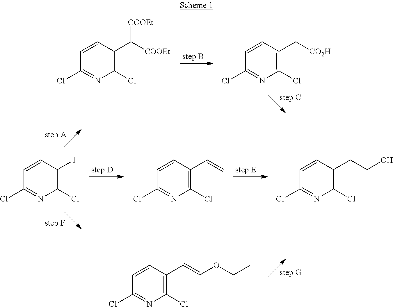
C1(Cl)=C(C([COOEt])[COOEt])C=CC(Cl)=N1.C1(Cl)=C(C[CO2H])C=CC(Cl)=N1.C1(Cl)=C(I)C=CC(Cl)=N1.C1(Cl)=C(C=C)C=CC(Cl)=N1.C1(Cl)=C(CCO)C=CC(Cl)=N1.C1(Cl)=C(C=COCC)C=CC(Cl)=N1
